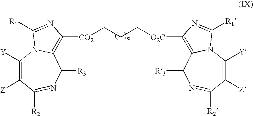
[Z]C1=C([Y])N2C(=C([CO2]CCC[O2C]C3=C4N(C([Y])=C([Z])C([R2])=NC4[R3])C([R1])=N3)N=C2[R1])C([R3])N=C1[R2]
